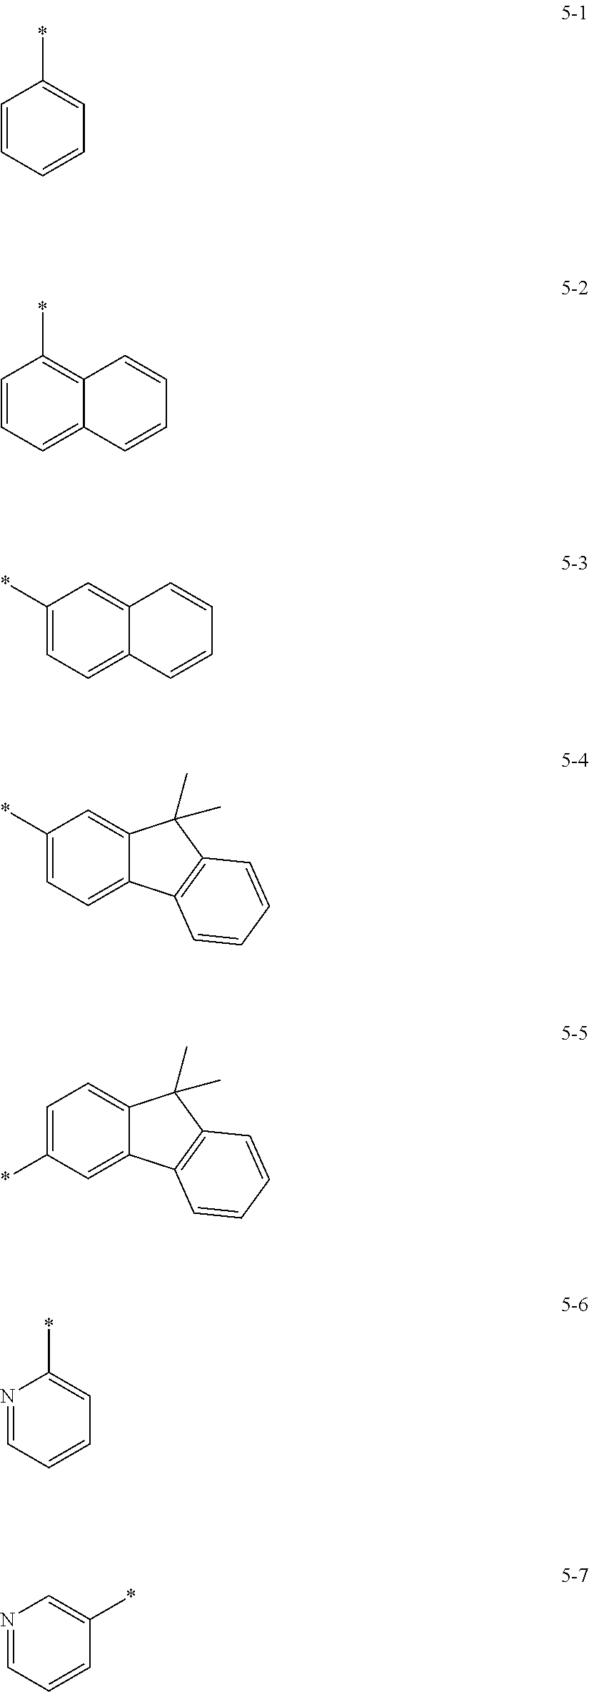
C1=CC=CC=C1*.C1=CC=C2C(=C1*)C=CC=C2.C1(*)=CC=C2C(=C1)C=CC=C2.C1(*)=CC=C2C(=C1)C(C)(C)C1=C2C=CC=C1.C1=C(*)C=C2C(=C1)C(C)(C)C1=C2C=CC=C1.N1=CC=CC=C1*.N1=CC=CC(*)=C1
